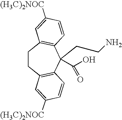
C1CC2=C(C(CCN)(C(O)=O)C3=C1C=C([(H3C)2NOC])C=C3)C=CC([(H3C)2NOC])=C2
